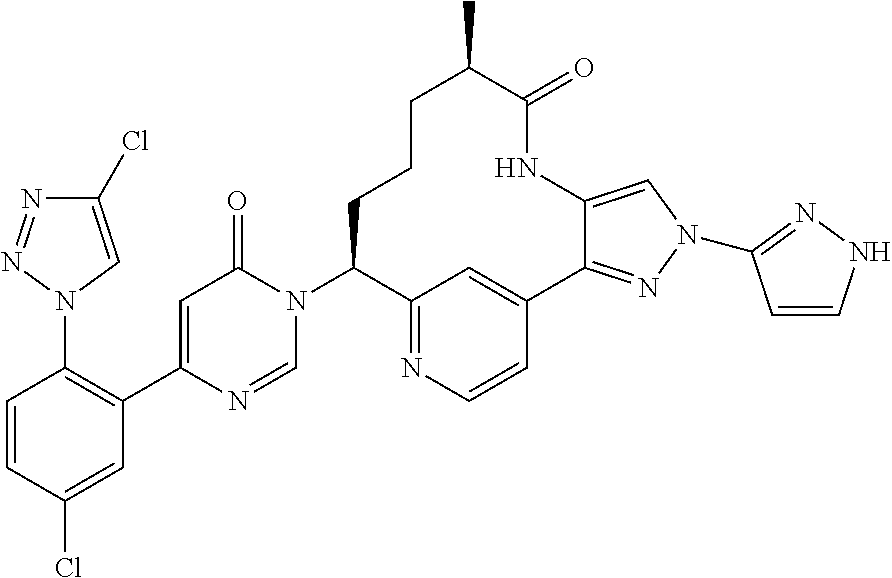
C1=CC(Cl)=CC(C2=CC(=O)N(C3CCCC(C)C(=O)NC4=CN(C5=NNC=C5)N=C4C4=CC3=NC=C4)C=N2)=C1N1N=NC(Cl)=C1
